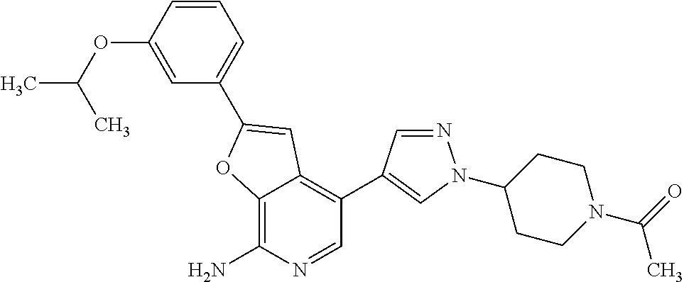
C12=C(N)N=CC(C3=CN(C4CCN(C(=O)C)CC4)N=C3)=C1C=C(C1=CC=CC(OC(C)C)=C1)O2
